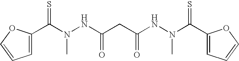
C(N(NC(CC(NN(C(C1=CC=CO1)=S)C)=O)=O)C)(=S)C1=CC=CO1
